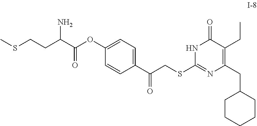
C(C1=C(CC)C(=O)NC(SCC(C2=CC=C(OC(=O)C(N)CCSC)C=C2)=O)=N1)C1CCCCC1
